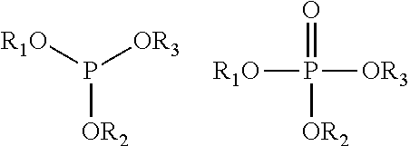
P([OR2])([R1O])[OR3].P([OR2])([R1O])([OR3])=O
